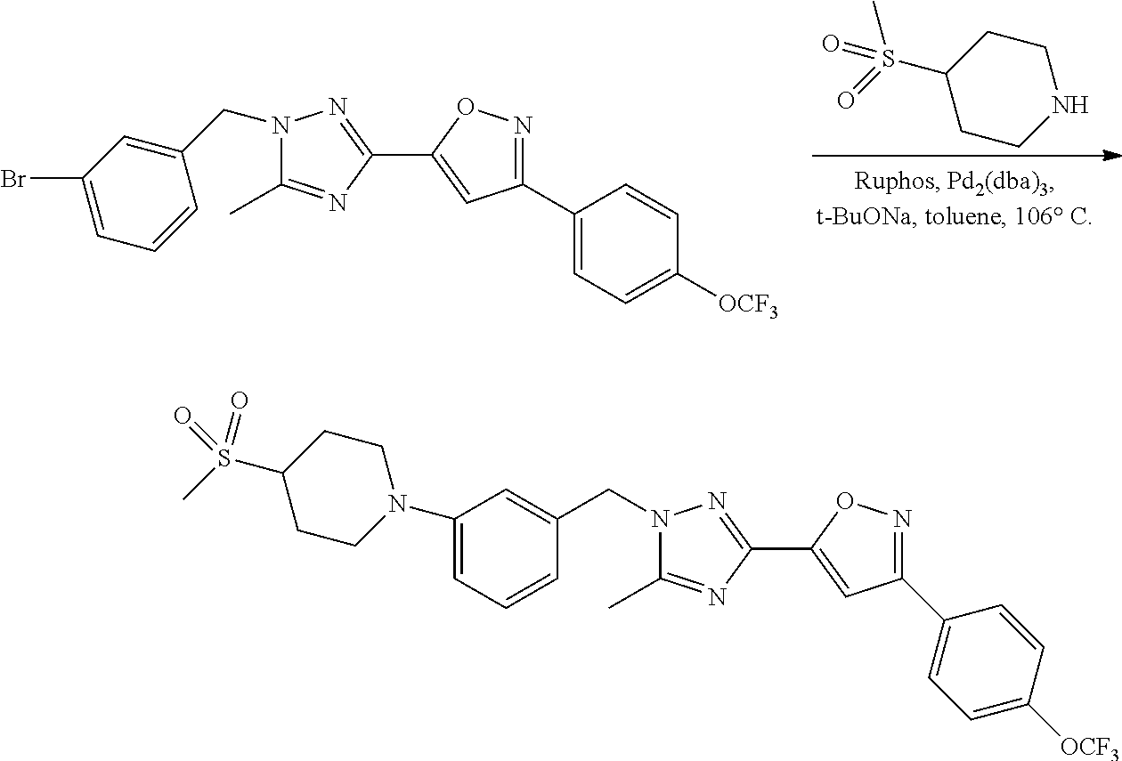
C1CNCCC1S(=O)(C)=O.C1(CN2C(C)=NC(C3=CC(C4=CC=C([OCF3])C=C4)=NO3)=N2)=CC(Br)=CC=C1.C(N1C(C)=NC(C2=CC(C3=CC=C([OCF3])C=C3)=NO2)=N1)C1=CC(N2CCC(S(C)(=O)=O)CC2)=CC=C1
